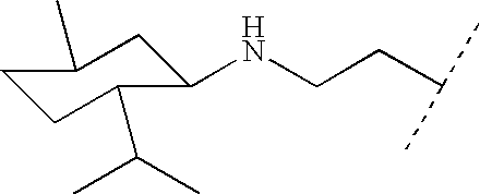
C1CC(C(C)C)C(NCCC(C)C)CC1C
